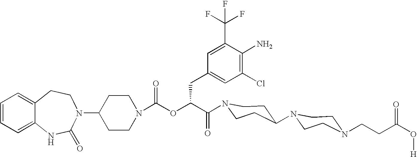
C12=CC=CC=C1NC(=O)N(C1CCN(C(=O)OC(C(=O)N3CCC(N4CCN(CCC(O[H])=O)CC4)CC3)CC3=CC(Cl)=C(N)C(C(F)(F)F)=C3)CC1)CC2
